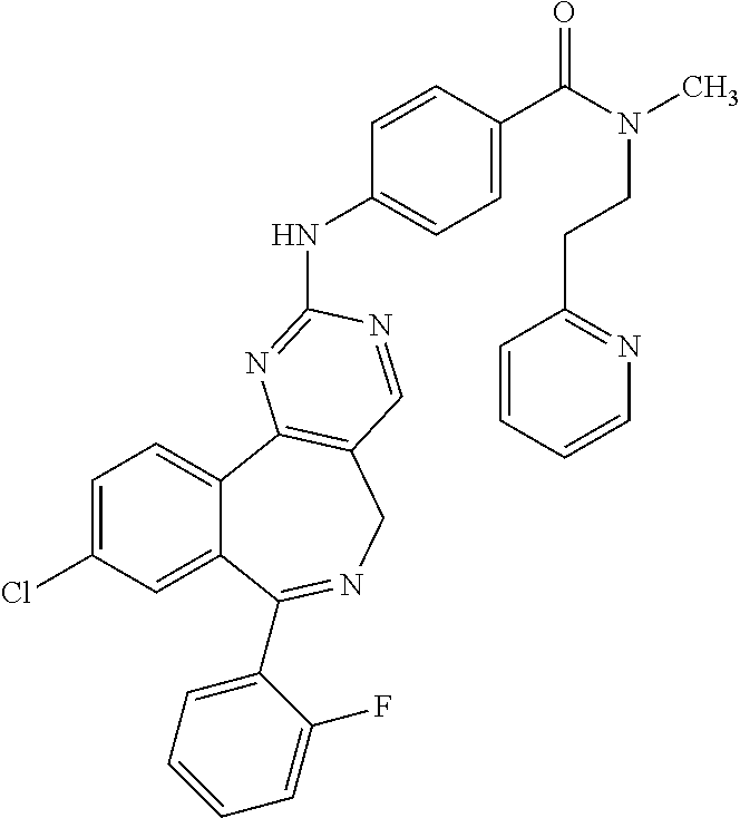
C1=C(Cl)C=C2C(=C1)C1=C(CN=C2C2=CC=CC=C2F)C=NC(NC2=CC=C(C(N(C)CCC3=NC=CC=C3)=O)C=C2)=N1
